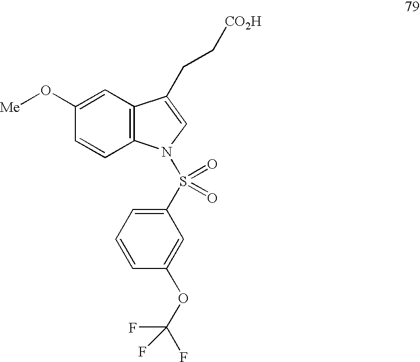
C1(O[Me])=CC2=C(C=C1)N(S(C1=CC=CC(OC(F)(F)F)=C1)(=O)=O)C=C2CC[CO2H]
